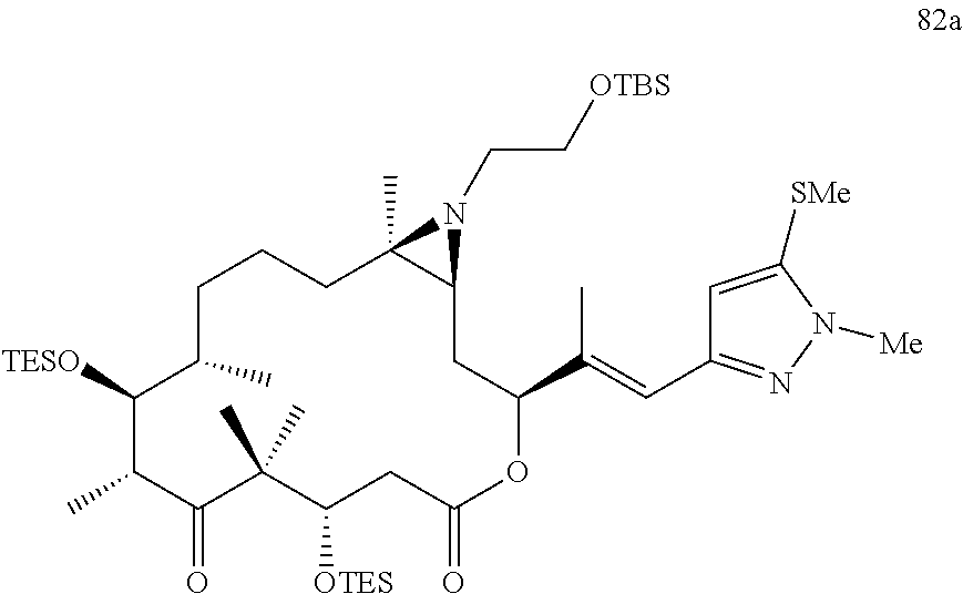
C1CC(C)C([TESO])C(C)C(=O)C(C)(C)C([OTES])CC(=O)OC(C(=CC2=NN([Me])C([SMe])=C2)C)CC2C(C)(C1)N2CC[OTBS]
